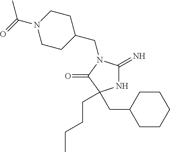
N1C(=N)N(CC2CCN(C(C)=O)CC2)C(=O)C1(CC1CCCCC1)CCCC
